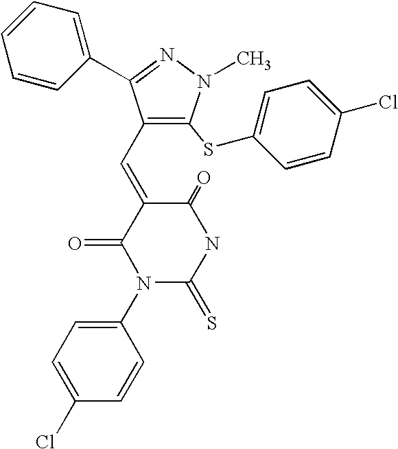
C1(=O)C(=CC2=C(SC3=CC=C(Cl)C=C3)N(C)N=C2C2=CC=CC=C2)C(=O)N(C2=CC=C(Cl)C=C2)C(=S)N1
